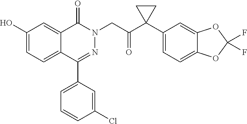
OC1=CC=C2C(=C1)C(=O)N(CC(=O)C1(C3=CC=C4C(=C3)OC(F)(F)O4)CC1)N=C2C1=CC=CC(Cl)=C1
